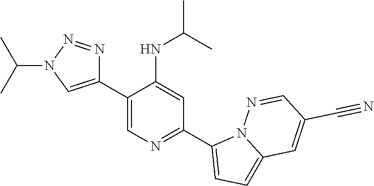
C1(C2=CN(C(C)C)N=N2)=CN=C(C2=CC=C3N2N=CC(C#N)=C3)C=C1NC(C)C
